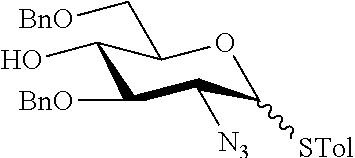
C1(O)C([BnO])C([N3])C([STol])OC1C[BnO]
